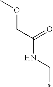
*CNC(COC)=O
